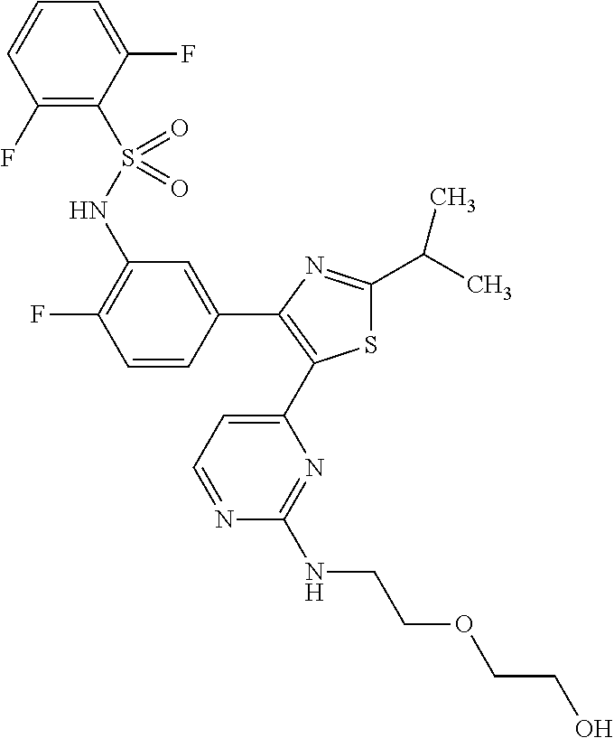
C1(F)=C(S(NC2=C(F)C=CC(C3=C(C4=CC=NC(NCCOCCO)=N4)SC(C(C)C)=N3)=C2)(=O)=O)C(F)=CC=C1
